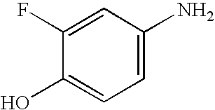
C1(F)=CC(N)=CC=C1O
